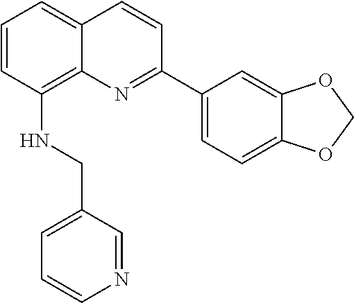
C1=CC(NCC2=CC=CN=C2)=C2C(=C1)C=CC(C1=CC=C3C(=C1)OCO3)=N2
